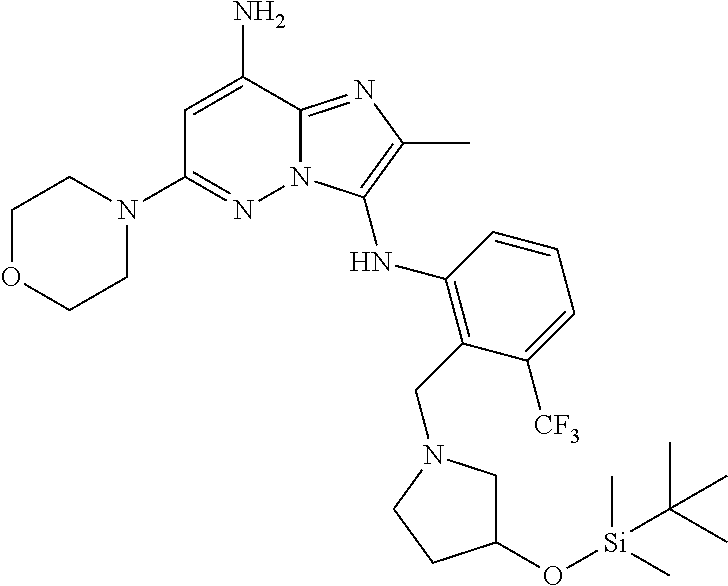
C1OCCN(C2=NN3C(=NC(C)=C3NC3=C(CN4CC(O[Si](C)(C)C(C)(C)C)CC4)C([CF3])=CC=C3)C(N)=C2)C1
